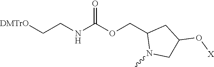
[DMTrO]CCNC(OCC1N(C)CC(O[X])C1)=O
